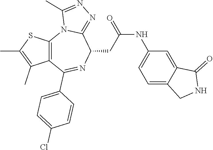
C12=C(SC(C)=C1C)N1C(=NN=C1C)C(CC(NC1=CC=C3C(=C1)C(=O)NC3)=O)N=C2C1=CC=C(Cl)C=C1
